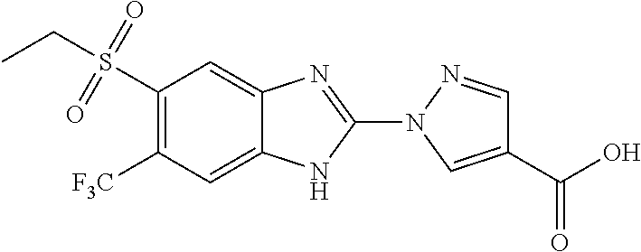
C1(S(CC)(=O)=O)=C([F3C])C=C2C(=C1)N=C(N1C=C(C(=O)O)C=N1)N2
